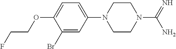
C1(Br)=CC(N2CCN(C(=N)N)CC2)=CC=C1OCCF
